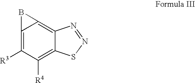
C12=C([R3])C([R4])=C3C(=C1B2)N=NS3
